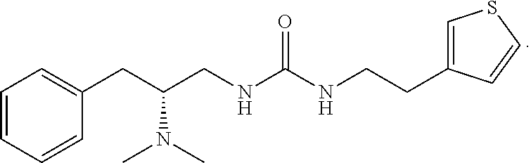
C1=CC=CC(CC(CNC(NCCC2=CSC=C2)=O)N(C)C)=C1
